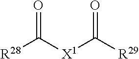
[R28]C([X1]C([R29])=O)=O
